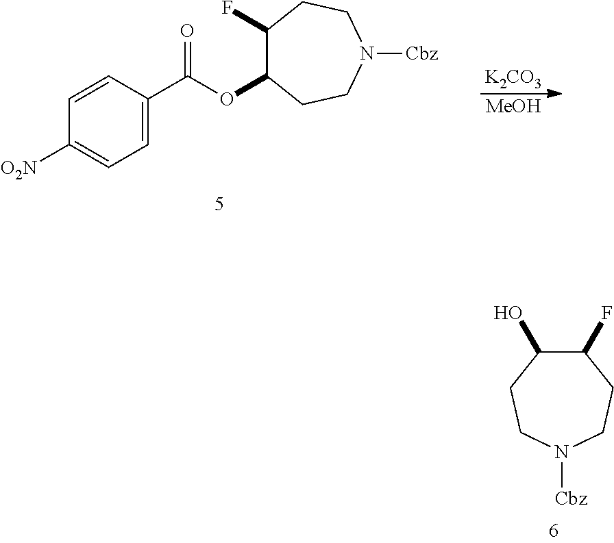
[K2CO3].[MeOH].C1=C(C(OC2C(F)CCN([Cbz])CC2)=O)C=CC([O2N])=C1.C1(F)C(O)CCN([Cbz])CC1
